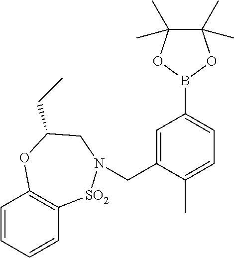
B1(C2=CC=C(C)C(CN3[SO2]C4=C(C=CC=C4)OC(CC)C3)=C2)OC(C)(C)C(C)(C)O1
